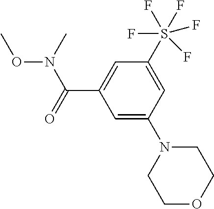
C1=C(N2CCOCC2)C=C(S(F)(F)(F)(F)F)C=C1C(=O)N(C)OC
